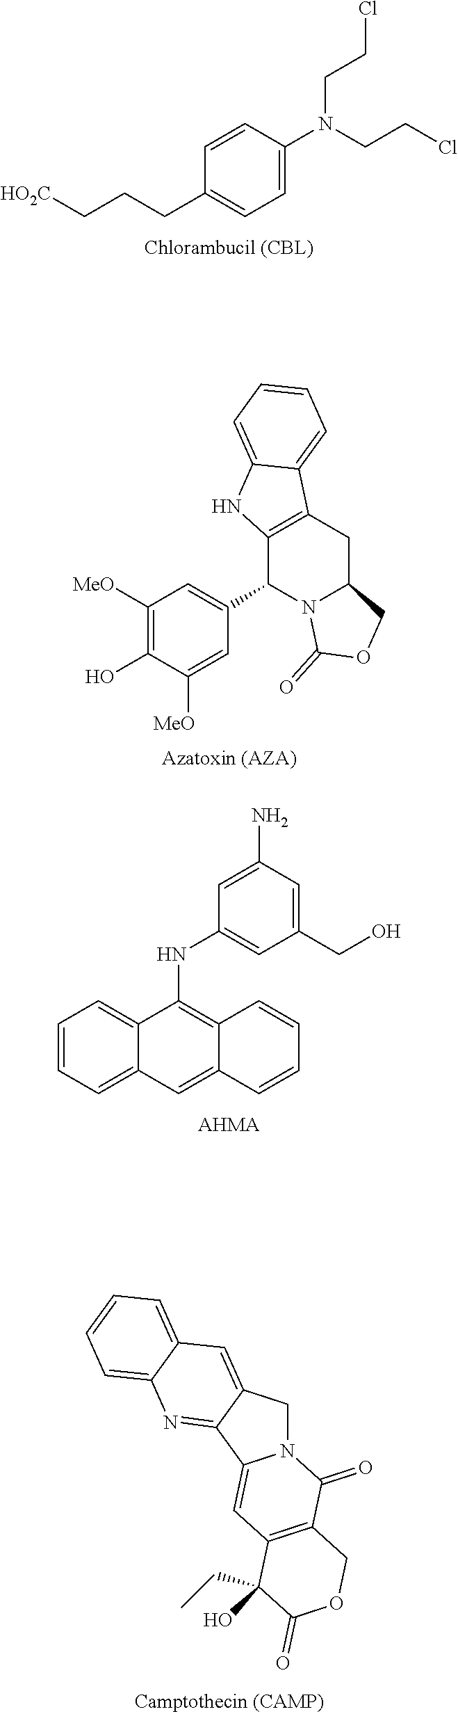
C1=CC(N(CCCl)CCCl)=CC=C1CCC[HO2C].C1([MeO])=C(O)C([MeO])=CC(C2N3C(CC4=C2NC2=CC=CC=C42)COC3=O)=C1.C1=CC=C2C(=C1)C(NC1=CC(CO)=CC(N)=C1)=C1C(=C2)C=CC=C1.[AHMA].N12CC3=CC4=CC=CC=C4N=C3C1=CC1=C(C2=O)COC(=O)C1(O)CC
